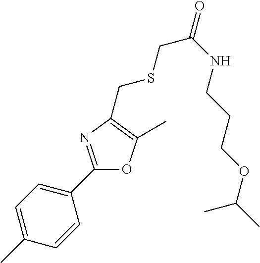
C1=C(C)C=CC(C2=NC(CSCC(=O)NCCCOC(C)C)=C(C)O2)=C1
